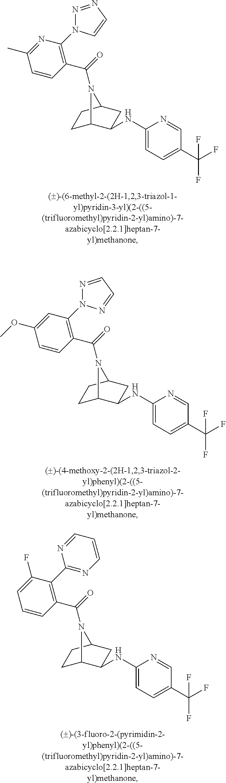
C1(C(F)(F)F)=CC=C(NC2C3CCC(C2)N3C(=O)C2=C(N3N=CC=N3)C=C(OC)C=C2)N=C1.C1(C(F)(F)F)=CC=C(NC2C3CCC(C2)N3C(=O)C2=C(C3=NC=CC=N3)C(F)=CC=C2)N=C1.C1(C(F)(F)F)=CC=C(NC2C3CCC(C2)N3C(=O)C2=C(N3N=NC=C3)N=C(C)C=C2)N=C1
